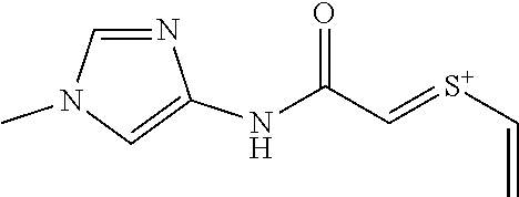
C1=NC(NC(C=[S+]C=C)=O)=CN1C
